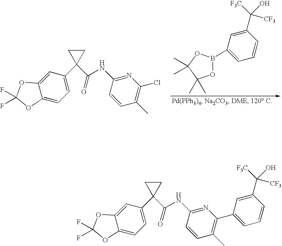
C1=C(C2(C(NC3=NC(Cl)=C(C)C=C3)=O)CC2)C=C2C(=C1)OC(F)(F)O2.C1=CC(C(O)([CF3])[F3C])=CC(B2OC(C)(C)C(C)(C)O2)=C1.C1=C(C2(C(NC3=NC(C4=CC=CC(C(O)([CF3])[F3C])=C4)=C(C)C=C3)=O)CC2)C=C2C(=C1)OC(F)(F)O2
